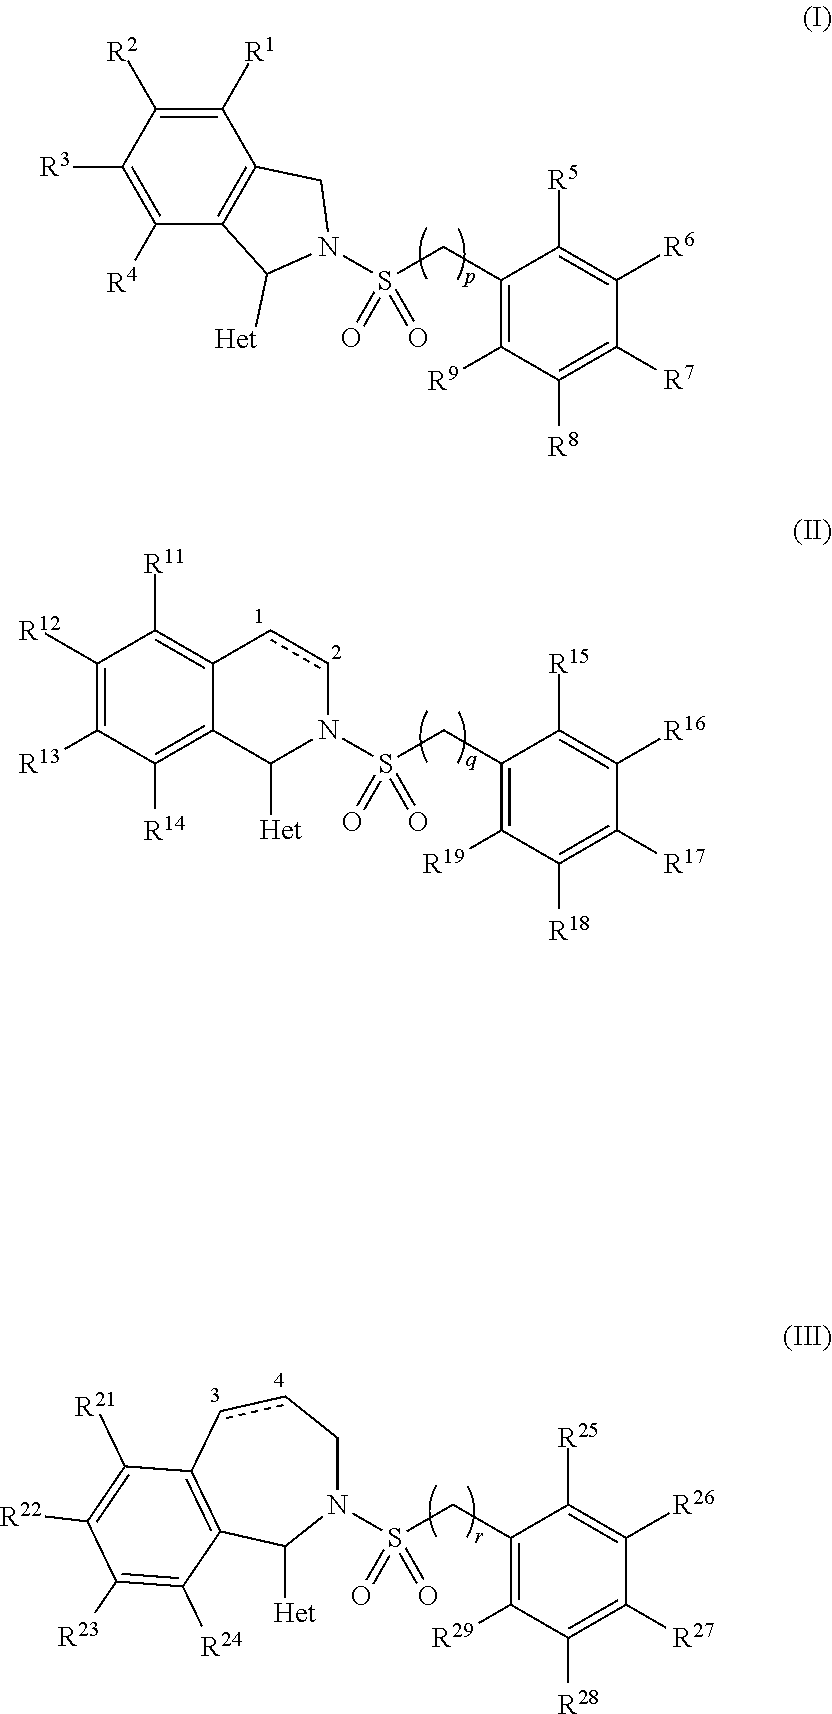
C1([R1])=C([R2])C([R3])=C([R4])C2=C1CN(S(CC1=C([R9])C([R8])=C([R7])C([R6])=C1[R5])(=O)=O)C2[Het].C1([R12])=C([R13])C([R14])=C2C(=C1[R11])ccN(S(CC1=C([R19])C([R18])=C([R17])C([R16])=C1[R15])(=O)=O)C2[Het].C1ccC2=C(C([Het])N1S(CC1=C([R29])C([R28])=C([R27])C([R26])=C1[R25])(=O)=O)C([R24])=C([R23])C([R22])=C2[R21]
